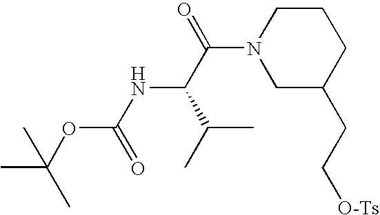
CC(C)(OC(=O)NC(C(C)C)C(N1CC(CC[O-Ts])CCC1)=O)C
